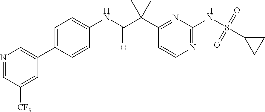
N1=CC([CF3])=CC(C2=CC=C(NC(=O)C(C3=NC(NS(C4CC4)(=O)=O)=NC=C3)(C)C)C=C2)=C1
